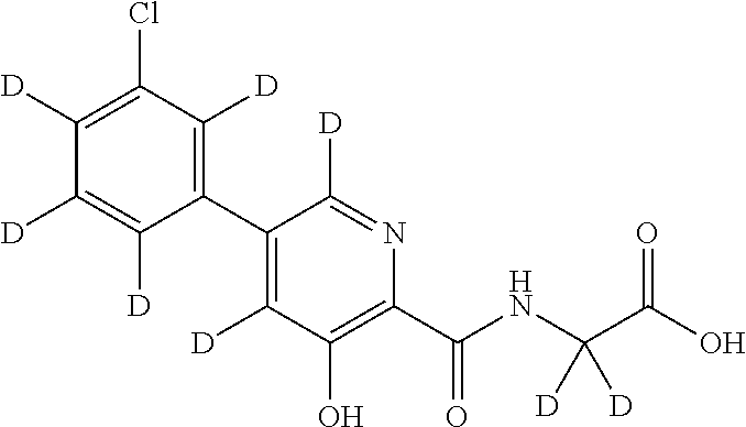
C1(C2=C([D])C(Cl)=C([D])C([D])=C2[D])=C([D])C(O)=C(C(NC(C(O)=O)([D])[D])=O)N=C1[D]
